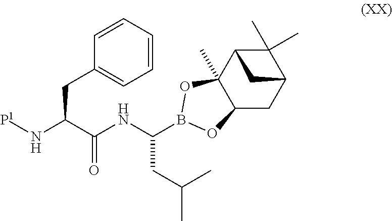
C1=CC=CC(CC(N[P1])C(NC(CC(C)C)B2OC3(C)C4C(C)(C)C(CC3O2)C4)=O)=C1
